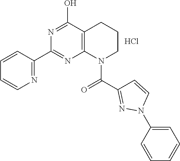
Cl.C1=CC(C2=NC3=C(C(O)=N2)CCCN3C(=O)C2=NN(C3=CC=CC=C3)C=C2)=NC=C1
